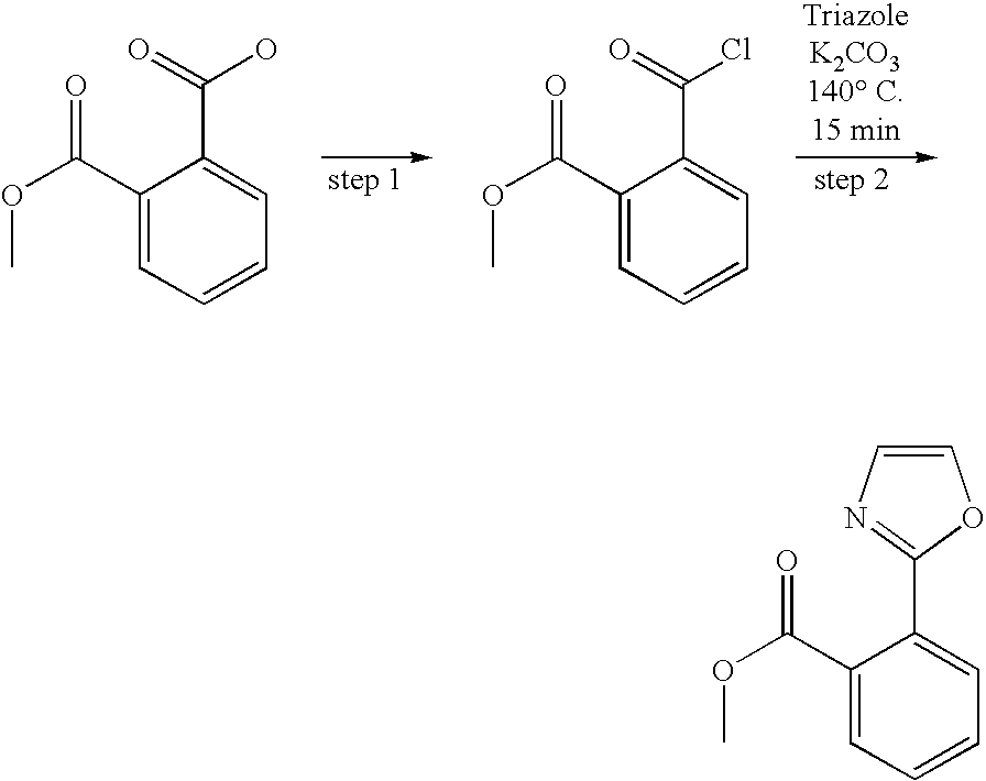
C1(C(OC)=O)=CC=CC=C1C(=O)O.C1(C(OC)=O)=CC=CC=C1C(=O)Cl.C1(C(OC)=O)=CC=CC=C1C1=NC=CO1
